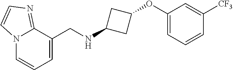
C12=NC=CN1C=CC=C2CNC1CC(OC2=CC=CC([CF3])=C2)C1
